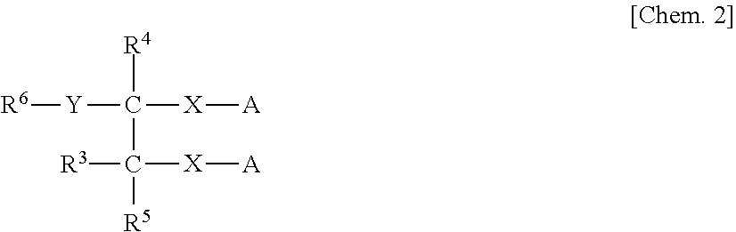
[Y](C([X][A])([R4])C([X][A])([R3])[R5])[R6]
